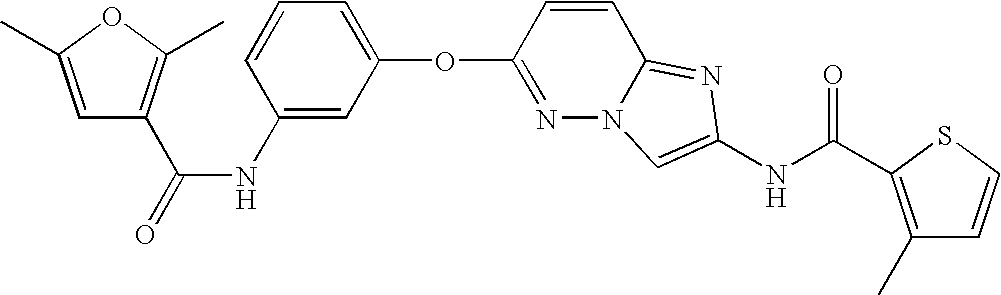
O(C1=NN2C(=NC(NC(=O)C3=C(C)C=CS3)=C2)C=C1)C1=CC=CC(NC(=O)C2=C(C)OC(C)=C2)=C1
